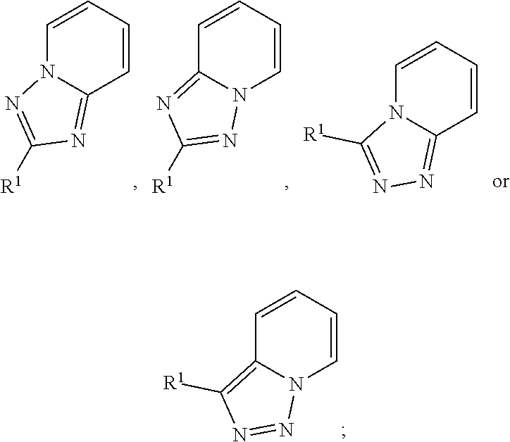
C1=CC=CN2C1=NC([R1])=N2.C1=CC=CC2=NC([R1])=NN12.C1=CC=CN2C1=NN=C2[R1].C1=CC=CC2=C([R1])N=NN12
